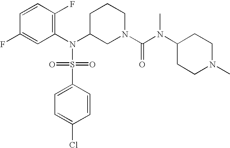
C1=CC(F)=C(N(C2CN(C(=O)N(C3CCN(C)CC3)C)CCC2)S(=O)(=O)C2=CC=C(Cl)C=C2)C=C1F
